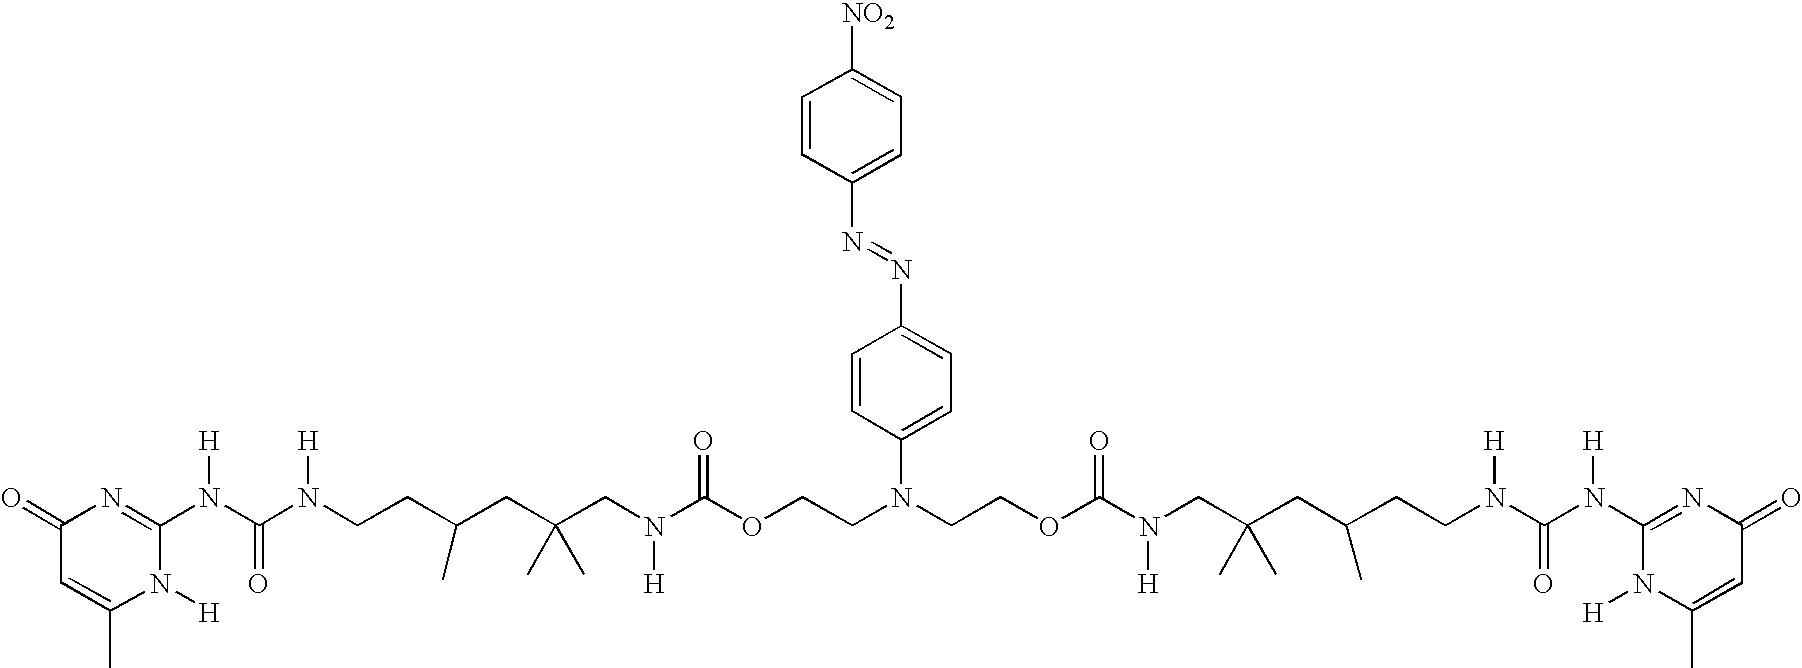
C1=C(C)N([H])C(N(C(N(CCC(CC(CN(C(OCCN(C2=CC=C(N=NC3=CC=C([NO2])C=C3)C=C2)CCOC(N(CC(CC(CCN(C(N(C2=NC(=O)C=C(C)N2[H])[H])=O)[H])C)(C)C)[H])=O)=O)[H])(C)C)C)[H])=O)[H])=NC1=O
